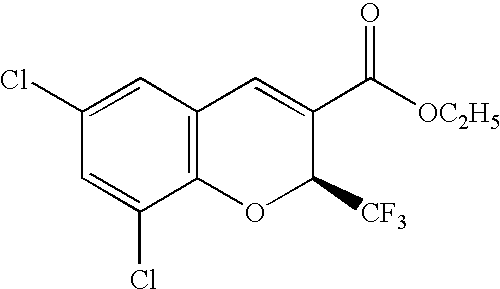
C1(Cl)=CC2=C(C(Cl)=C1)OC([CF3])C(C([OC2H5])=O)=C2
